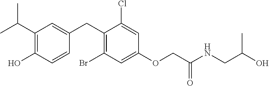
C1(CC2=CC(C(C)C)=C(O)C=C2)=C(Br)C=C(OCC(NCC(O)C)=O)C=C1Cl
